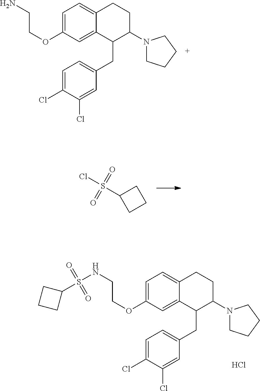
O(C1=CC=C2C(=C1)C(CC1=CC=C(Cl)C(Cl)=C1)C(N1CCCC1)CC2)CCNS(C1CCC1)(=O)=O.Cl.O(C1=CC=C2C(=C1)C(CC1=CC=C(Cl)C(Cl)=C1)C(N1CCCC1)CC2)CCN.C1(S(Cl)(=O)=O)CCC1
